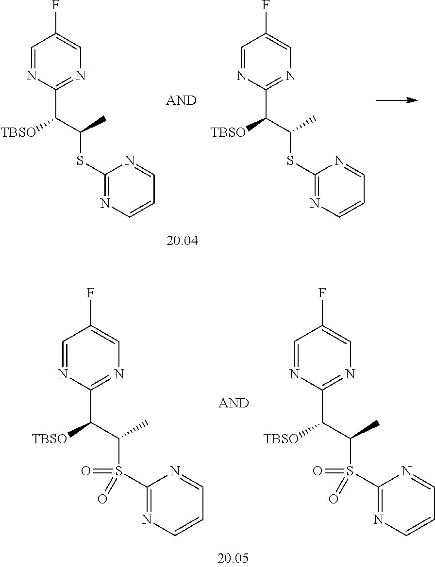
C1=NC(C([TBSO])C(S(C2=NC=CC=N2)(=O)=O)C)=NC=C1F.C1=NC(C([TBSO])C(S(C2=NC=CC=N2)(=O)=O)C)=NC=C1F.C1=NC(C([TBSO])C(SC2=NC=CC=N2)C)=NC=C1F.C1=NC(C([TBSO])C(SC2=NC=CC=N2)C)=NC=C1F
